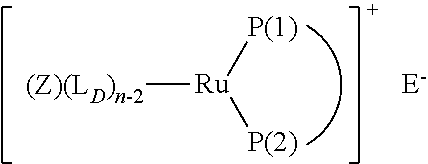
[P(1)][Ru]([P(2)])[(Z)(LD)n-2].[E-]
